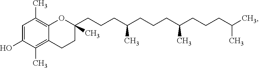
C1=C(O)C(C)=C2C(=C1C)OC(CCCC(CCCC(C)CCCC(C)C)C)(C)CC2
